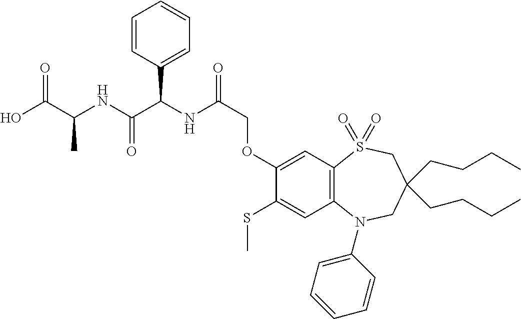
C1(OCC(NC(C(NC(C(O)=O)C)=O)C2=CC=CC=C2)=O)=CC2=C(C=C1SC)N(C1=CC=CC=C1)CC(CCCC)(CCCC)CS2(=O)=O
